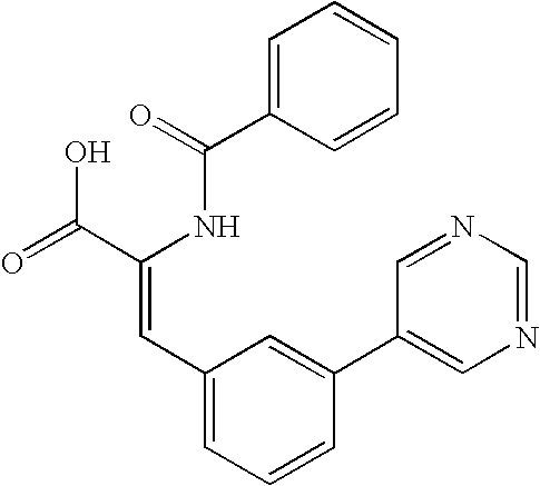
C1=C(C(=O)NC(C(=O)O)=CC2=CC=CC(C3=CN=CN=C3)=C2)C=CC=C1
